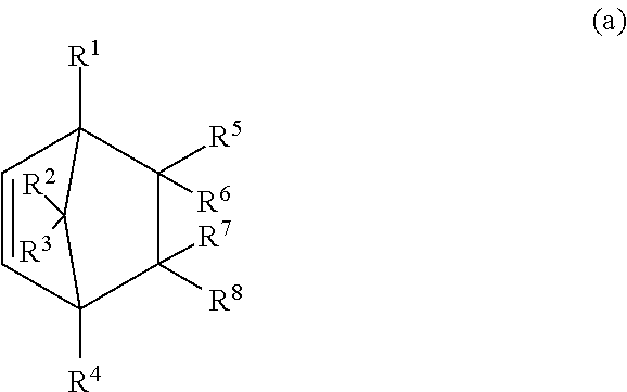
C1=CC2([R4])C([R7])([R8])C([R5])([R6])C1([R1])C2([R2])[R3]
